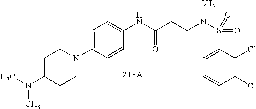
C1(N2CCC(N(C)C)CC2)=CC=C(NC(CCN(S(=O)(=O)C2=CC=CC(Cl)=C2Cl)C)=O)C=C1
